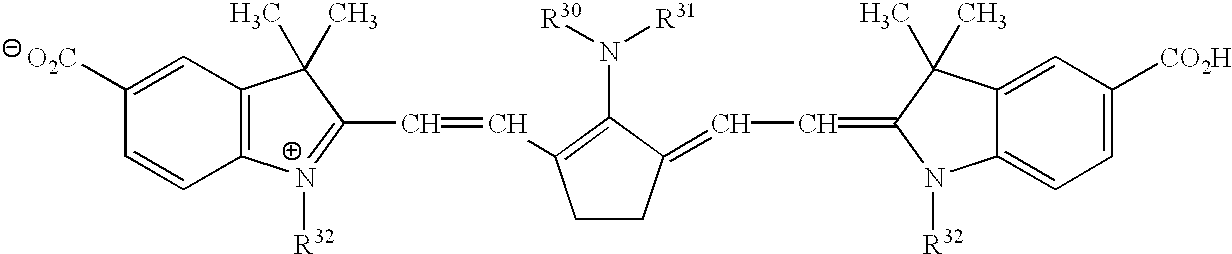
C12=C(C=C([O2C])C=C1)C(C)(C)C(C=CC1=C(N([R30])[R31])C(=CC=C3N([R32])C4=CC=C([CO2H])C=C4C3(C)C)CC1)=[N+]2[R32]
